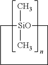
C[SiO]1(C)CCCCCCC1
